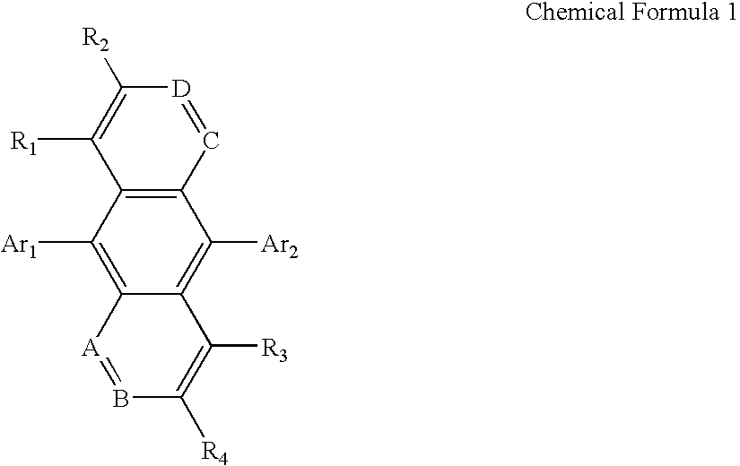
C12=C(C([Ar1])=C3C(=C1[Ar2])C([R3])=C([R4])B=[A]3)C([R1])=C([R2])[D]=C2
